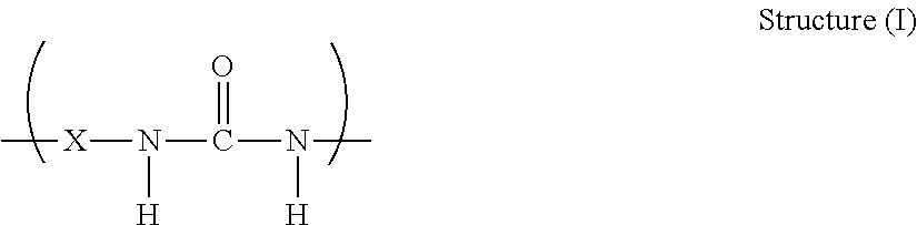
C[X]N(C(N([H])C)=O)[H]
